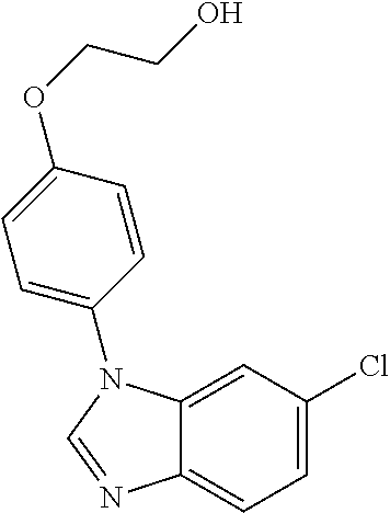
C1=C(Cl)C=C2C(=C1)N=CN2C1=CC=C(OCCO)C=C1
